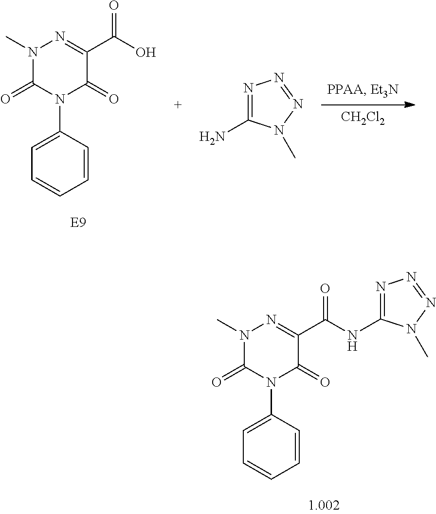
N1(C)C(=O)N(C2=CC=CC=C2)C(=O)C(C(=O)NC2=NN=NN2C)=N1.N1(C)C(=O)N(C2=CC=CC=C2)C(=O)C(C(O)=O)=N1.[CH2Cl2].N1=C(N)N(C)N=N1
